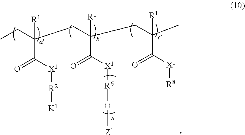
CCC(C([X1][R2][K1])=O)([R1])CC(CC(C)(C(=O)[X1][R8])[R1])(C(=O)[X1][R6]O[Z1])[R1]
